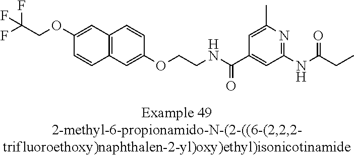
C12=C(C=C(OCCNC(C3=CC(NC(=O)CC)=NC(C)=C3)=O)C=C1)C=CC(OCC(F)(F)F)=C2
